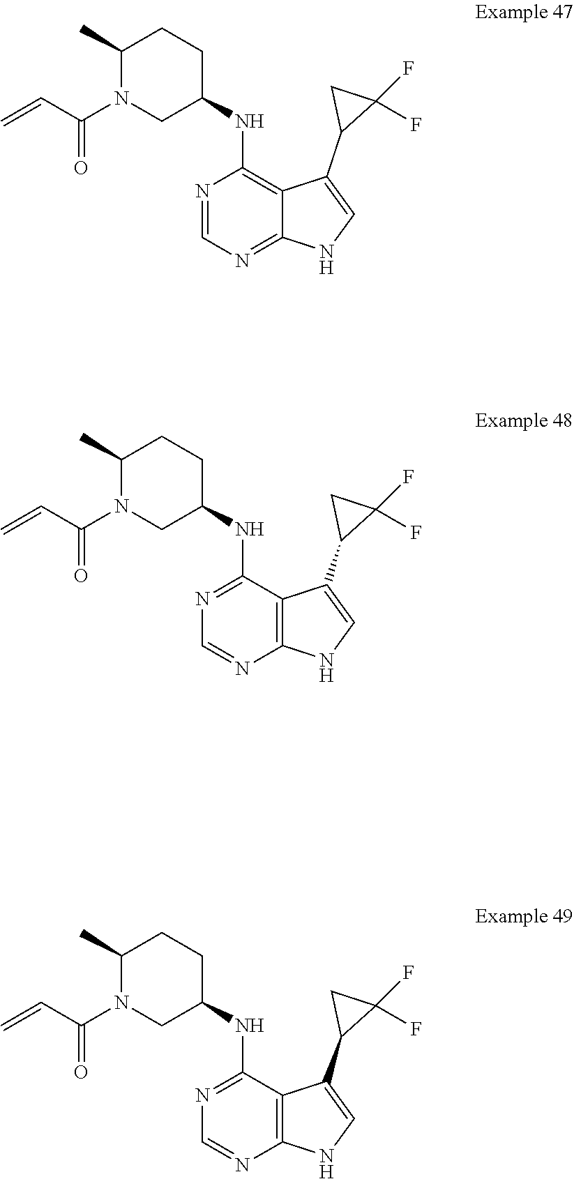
C1(C)N(C(C=C)=O)CC(NC2=C3C(=NC=N2)NC=C3C2C(F)(F)C2)CC1.C1(C)N(C(C=C)=O)CC(NC2=NC=NC3=C2C(C2C(F)(F)C2)=CN3)CC1.C1(C)N(C(C=C)=O)CC(NC2=NC=NC3=C2C(C2C(F)(F)C2)=CN3)CC1
